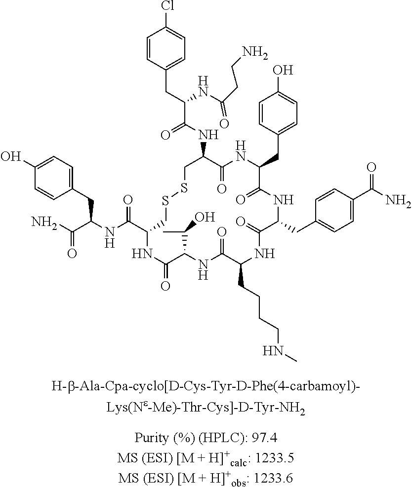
C1=CC(CC(C(NC2C(=O)NC(CC3=CC=C(O)C=C3)C(=O)NC(CC3=CC=C(C(N)=O)C=C3)C(=O)NC(CCCCNC)C(=O)NC(C(C)O)C(=O)NC(C(=O)NC(CC3=CC=C(O)C=C3)C(=O)N)CSSC2)=O)NC(CCN)=O)=CC=C1Cl
